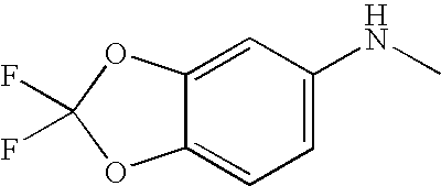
C12=CC=C(NC)C=C1OC(F)(F)O2
